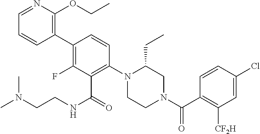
C1(C2=C(OCC)N=CC=C2)=C(F)C(C(NCCN(C)C)=O)=C(N2CCN(C(C3=C([CF2H])C=C(Cl)C=C3)=O)CC2CC)C=C1
